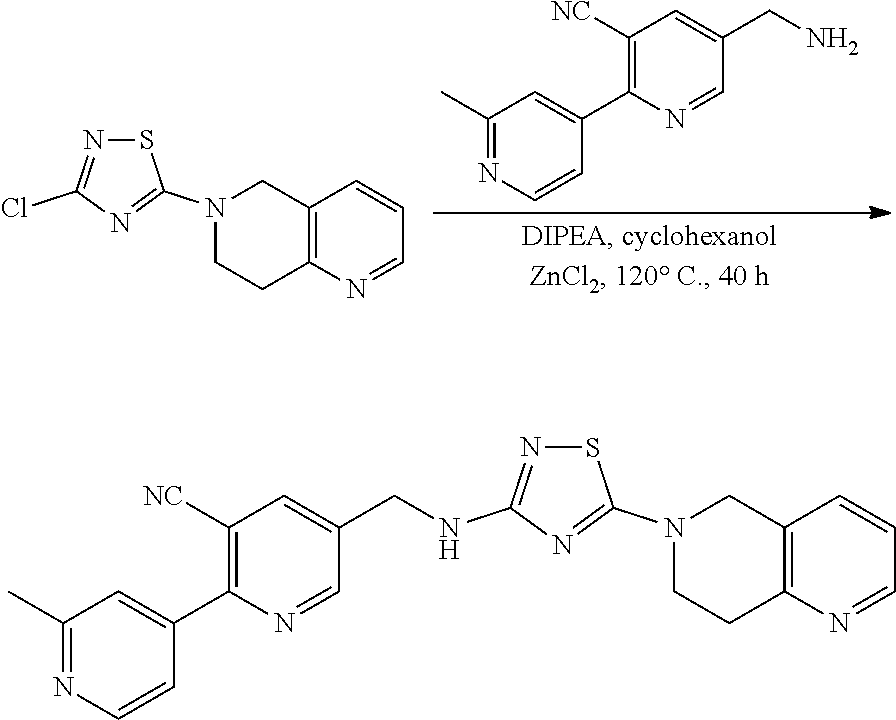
C1(C)=NC=CC(C2=C([NC])C=C(CN)C=N2)=C1.S1N=C(Cl)N=C1N1CCC2=C(C1)C=CC=N2.S1N=C(NCC2=CC([NC])=C(C3=CC(C)=NC=C3)N=C2)N=C1N1CCC2=C(C1)C=CC=N2
